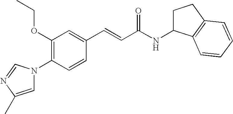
C1(OCC)=C(N2C=C(C)N=C2)C=CC(C=CC(NC2CCC3=C2C=CC=C3)=O)=C1
